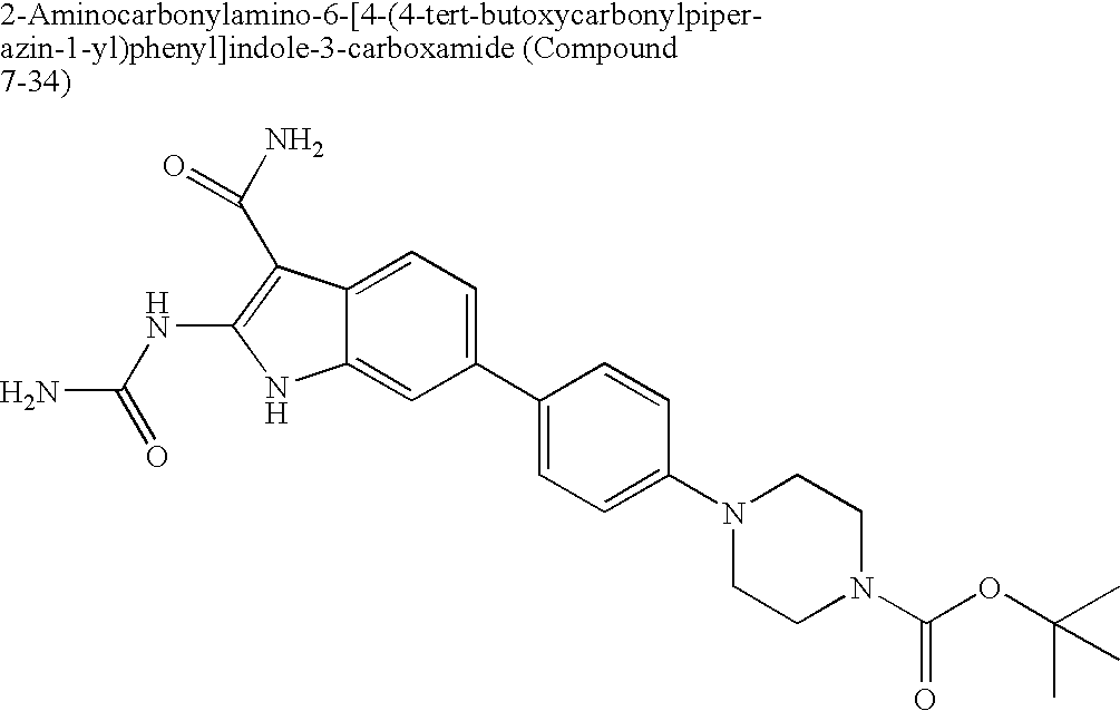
C1(C2=CC=C(N3CCN(C(OC(C)(C)C)=O)CC3)C=C2)=CC=C2C(=C1)NC(NC(N)=O)=C2C(N)=O
